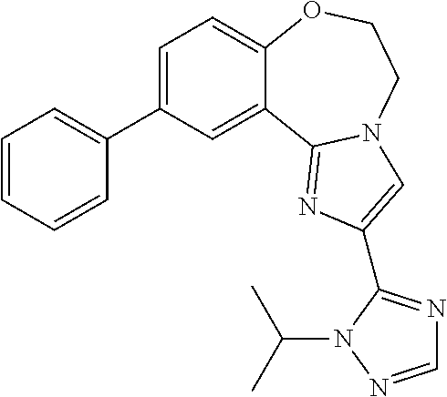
C1=C(C2=CC=CC=C2)C=C2C(=C1)OCCN1C2=NC(C2=NC=NN2C(C)C)=C1
